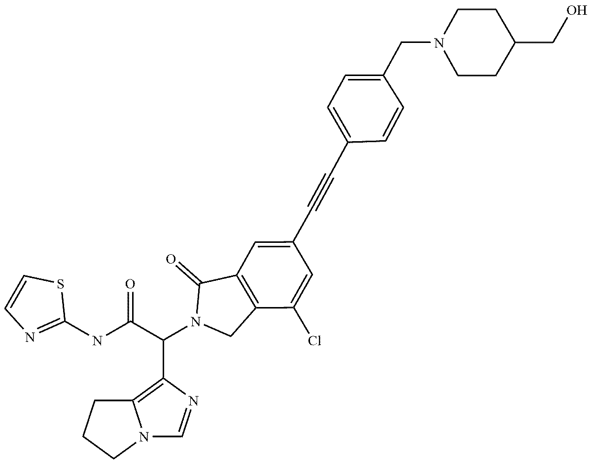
N(C(C(N1CC2=C(C1=O)C=C(C#CC1=CC=C(CN3CCC(CO)CC3)C=C1)C=C2Cl)C1=C2N(C=N1)CCC2)=O)C1=NC=CS1
